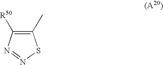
C1(C)=C([R50])N=NS1
